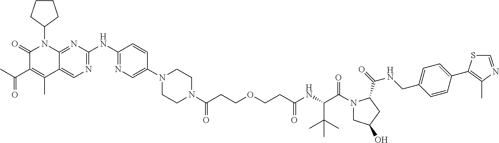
C1(=O)C(C(C)=O)=C(C)C2=CN=C(NC3=NC=C(N4CCN(C(CCOCCC(NC(C(N5CC(O)CC5C(=O)NCC5=CC=C(C6=C(C)N=CS6)C=C5)=O)C(C)(C)C)=O)=O)CC4)C=C3)N=C2N1C1CCCC1
